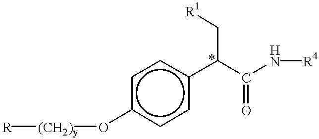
[R][(CH2)y]Oc1ccc(C(C(N[R4])=O)C[R1])cc1
